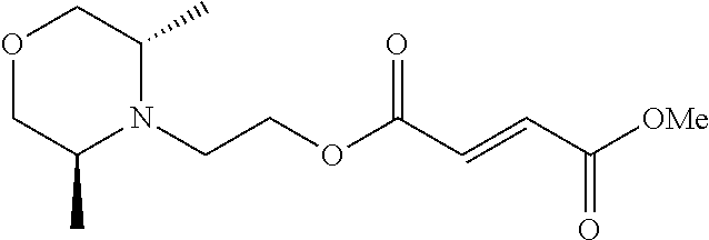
N1(CCOC(C=CC([OMe])=O)=O)C(C)COCC1C
